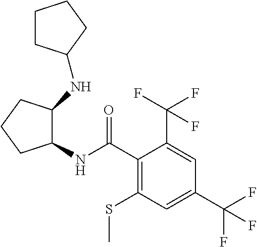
C1(C(NC2C(NC3CCCC3)CCC2)=O)=C(SC)C=C(C(F)(F)F)C=C1C(F)(F)F
